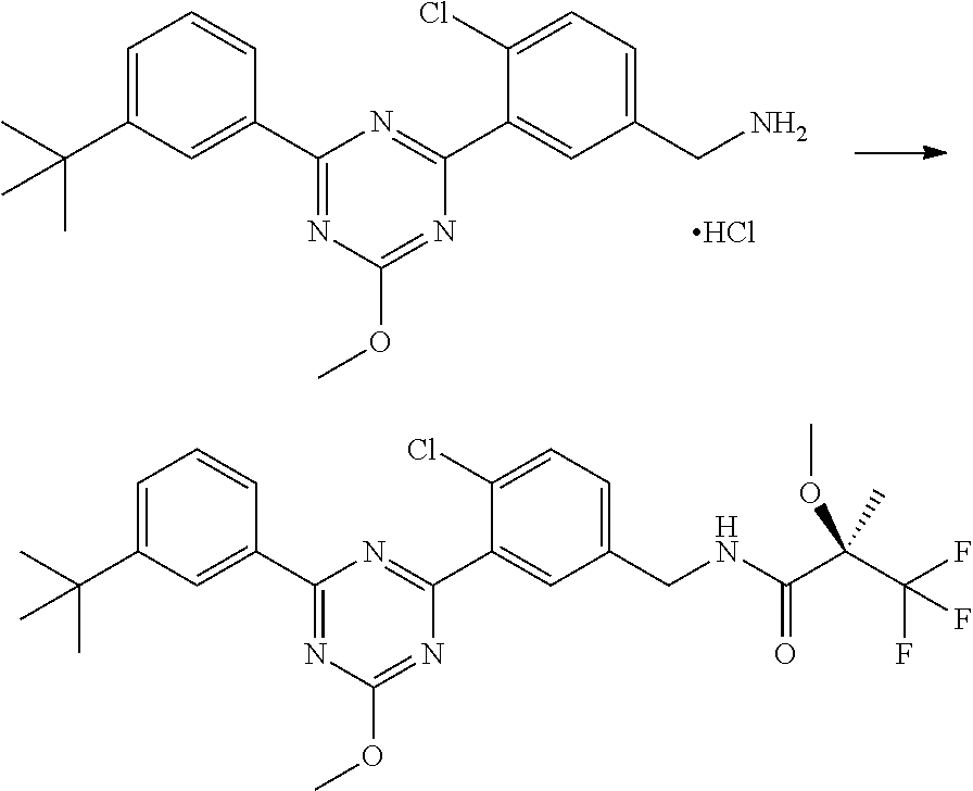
N(C(C(C(F)(F)F)(OC)C)=O)CC1=CC=C(Cl)C(C2=NC(C3=CC(C(C)(C)C)=CC=C3)=NC(OC)=N2)=C1.C(C1=CC=C(Cl)C(C2=NC(C3=CC(C(C)(C)C)=CC=C3)=NC(OC)=N2)=C1)N.Cl
